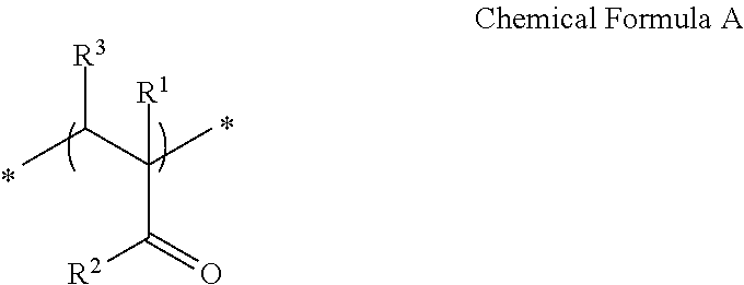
CC(C(C)(C(=O)[R2])[R1])[R3]
